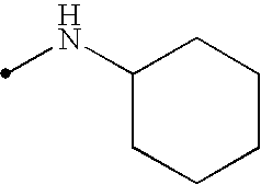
N(C1CCCCC1)C
